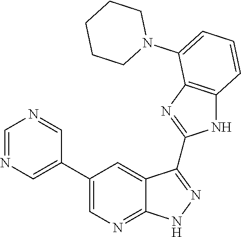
C1=NC=C(C2=CN=C3C(=C2)C(C2=NC4=C(N2)C=CC=C4N2CCCCC2)=NN3)C=N1
